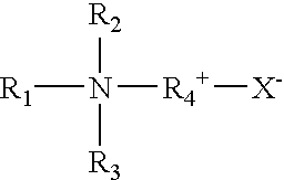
[R2]N([R4+][X-])([R1])[R3]
